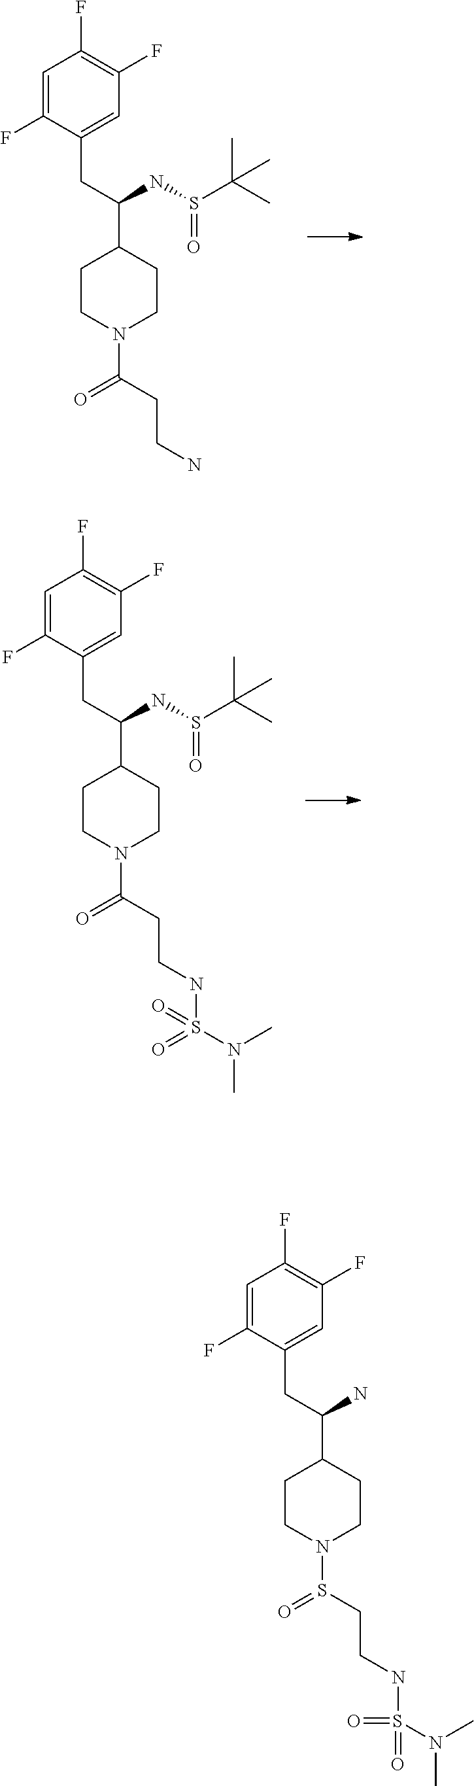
C(N1CCC(C(NS(C(C)(C)C)=O)CC2=CC(F)=C(F)C=C2F)CC1)(CCN)=O.C(N1CCC(C(NS(C(C)(C)C)=O)CC2=CC(F)=C(F)C=C2F)CC1)(CCNS(N(C)C)(=O)=O)=O.O=S(CCNS(N(C)C)(=O)=O)N1CCC(C(N)CC2=CC(F)=C(F)C=C2F)CC1
